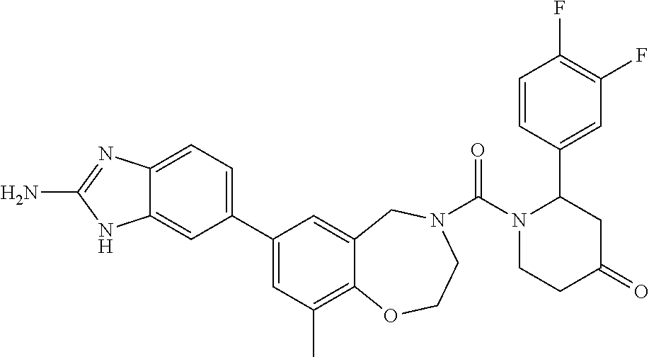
C12=CC=C(C3=CC(C)=C4C(=C3)CN(C(N3CCC(=O)CC3C3=CC(F)=C(F)C=C3)=O)CCO4)C=C1NC(N)=N2
